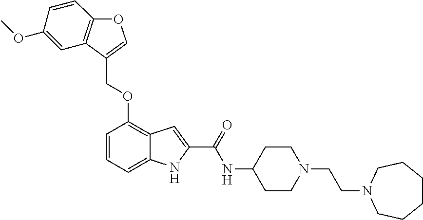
O(C1=C2C(=CC=C1)NC(C(NC1CCN(CCN3CCCCCC3)CC1)=O)=C2)CC1=COC2=C1C=C(OC)C=C2
